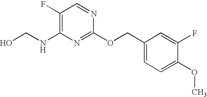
C1(F)=C(NCO)N=C(OCC2=CC=C(OC)C(F)=C2)N=C1
